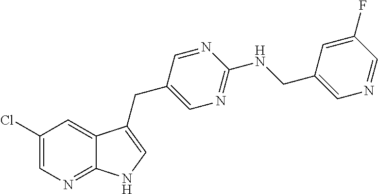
C1(Cl)=CN=C2C(=C1)C(CC1=CN=C(NCC3=CN=CC(F)=C3)N=C1)=CN2
